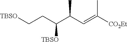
[TBSO]C(CC[TBSO])C(C=C([CO2Et])C)C
